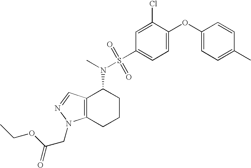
C1(OC2=CC=C(S(N(C)C3C4=C(CCC3)N(CC(=O)OCC)N=C4)(=O)=O)C=C2Cl)=CC=C(C)C=C1
